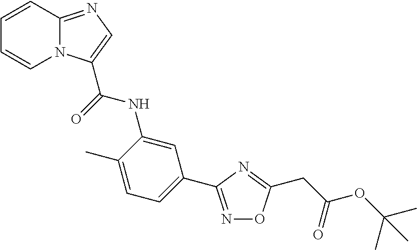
C1=CC2=NC=C(C(NC3=CC(C4=NOC(CC(=O)OC(C)(C)C)=N4)=CC=C3C)=O)N2C=C1
